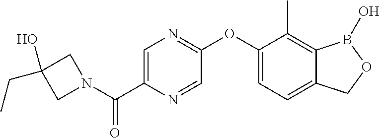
C1(OC2=NC=C(C(=O)N3CC(O)(CC)C3)N=C2)=CC=C2C(=C1C)B(O)OC2
